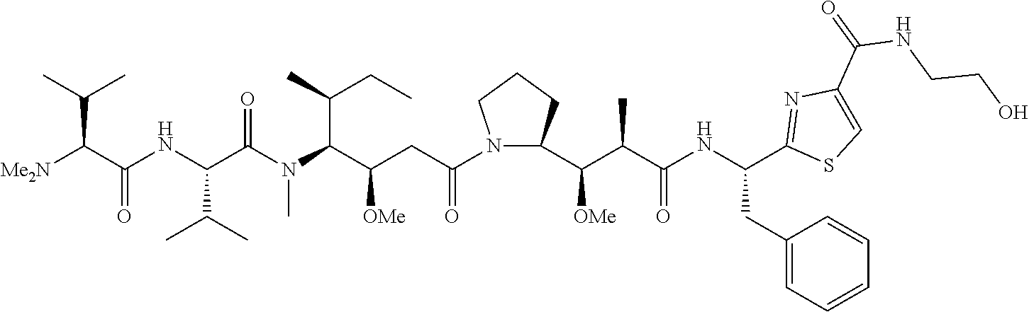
[Me2N]C(C(NC(C(N(C(C(CC(=O)N1CCCC1C(C(C(NC(CC1=CC=CC=C1)C1=NC(C(=O)NCCO)=CS1)=O)C)[OMe])[OMe])C(C)CC)C)=O)C(C)C)=O)C(C)C
